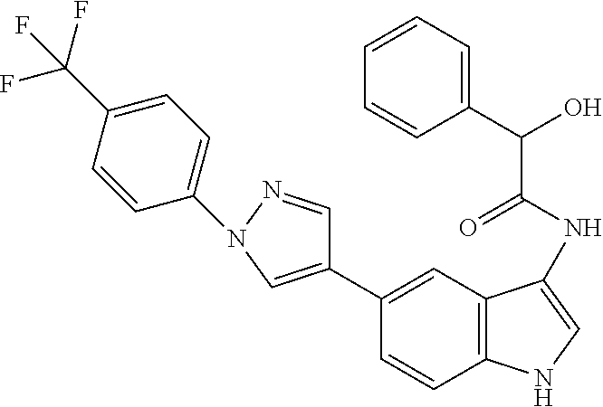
C1(C2=CN(C3=CC=C(C(F)(F)F)C=C3)N=C2)=CC2=C(C=C1)NC=C2NC(C(C1=CC=CC=C1)O)=O
